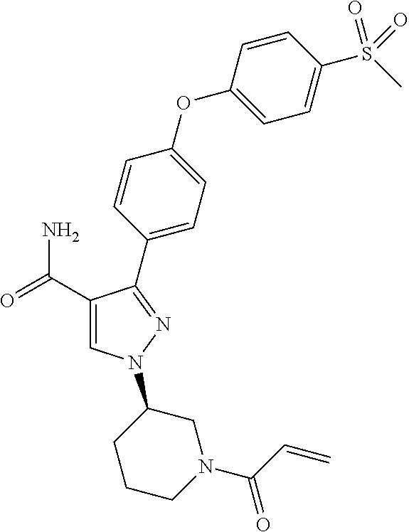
C1(C(=O)N)=CN(C2CCCN(C(C=C)=O)C2)N=C1C1=CC=C(OC2=CC=C(S(C)(=O)=O)C=C2)C=C1
